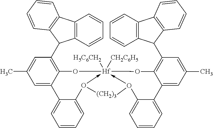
C1=C(C)C=C2C(=C1C1C3=C(C=CC=C3)C3=C1C=CC=C3)O[Hf]13([H5C6CH2])([CH2C6H5])-O(C4=CC=CC=C24)[(CH2)3]O->1C1=CC=CC=C1C1=CC(C)=CC(C2C4=C(C=CC=C4)C4=C2C=CC=C4)=C1O3
